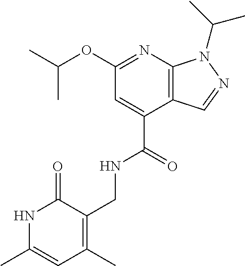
C(C1=CC(OC(C)C)=NC2=C1C=NN2C(C)C)(NCC1=C(C)C=C(C)NC1=O)=O
